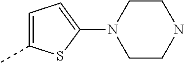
C1=C(C)SC(N2CCNCC2)=C1
